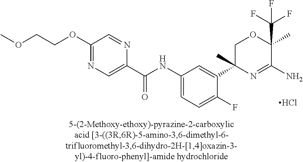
Cl.N(C1=CC=C(F)C(C2(C)N=C(N)C(C(F)(F)F)(C)OC2)=C1)C(C1=CN=C(OCCOC)C=N1)=O
